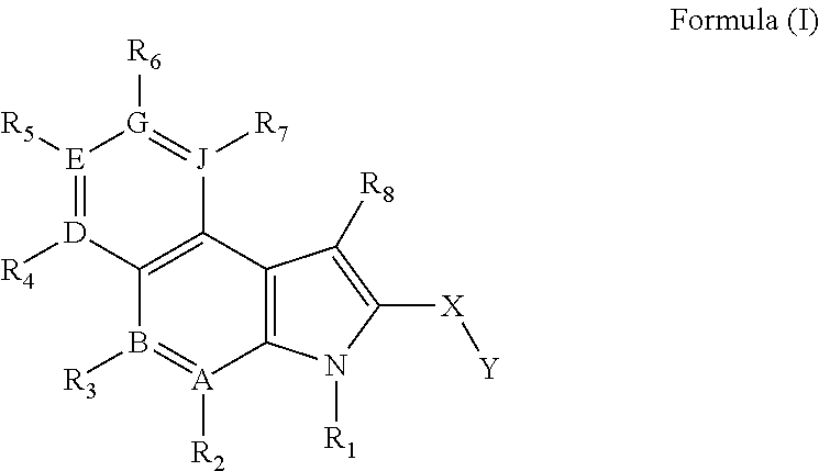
C12=C(C3=C([A]([R2])=B1[R3])N([R1])C([X][Y])=C3[R8])[J]([R7])=[G]([R6])[E]([R5])=[D]2[R4]
